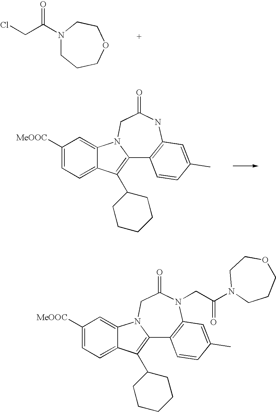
N1(C(CCl)=O)CCCOCC1.C1([MeOOC])=CC=C2C(=C1)N1C(=C2C2CCCCC2)C2=C(NC(=O)C1)C=C(C)C=C2.C1([MeOOC])=CC=C2C(=C1)N1C(=C2C2CCCCC2)C2=C(N(CC(N3CCCOCC3)=O)C(=O)C1)C=C(C)C=C2
